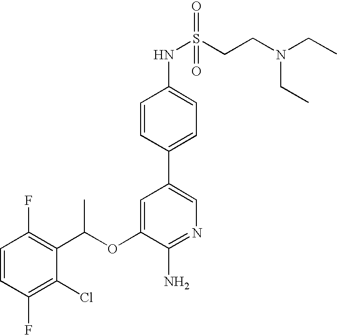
C1=CC(F)=C(C(OC2=CC(C3=CC=C(NS(CCN(CC)CC)(=O)=O)C=C3)=CN=C2N)C)C(Cl)=C1F
